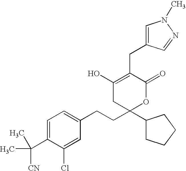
C1=C(C(C)([CN])C)C(Cl)=CC(CCC2(C3CCCC3)OC(=O)C(CC3=CN(C)N=C3)=C(O)C2)=C1
